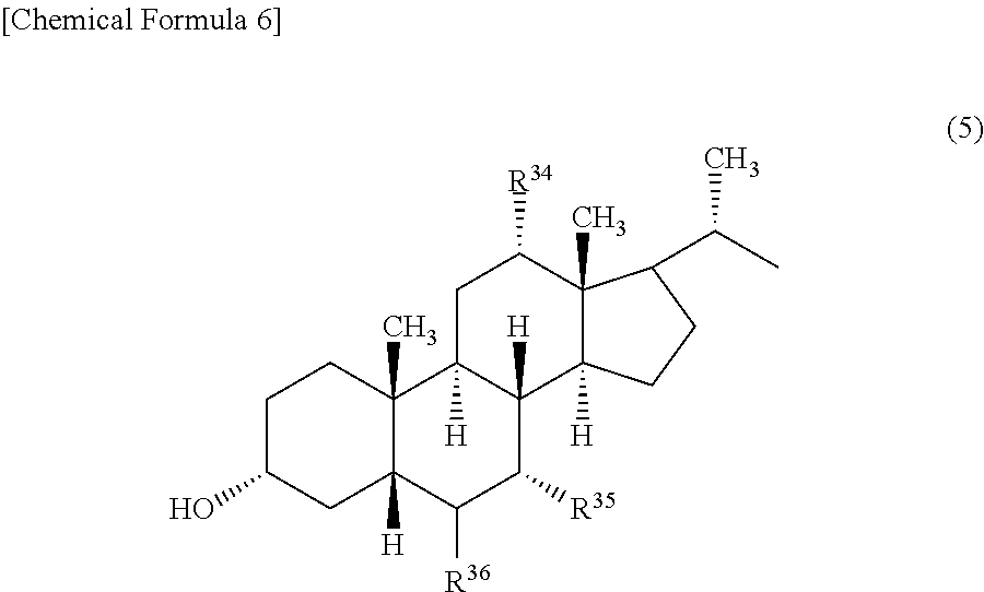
C1C2([H])C([H])(C3([H])C(C)(C1[R34])C(C(C)C)CC3)C([R35])C([R36])C1([H])C2(C)CCC(O)C1
